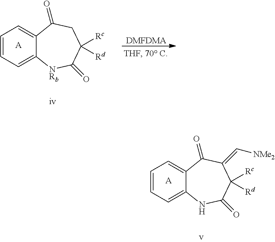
C1=CC=C2C(=C1)C(=O)CC([Rc])([Rd])C(=O)[NRb]2.[A].[DMFDMA].C1=CC=C2C(=C1)C(=O)C(=C[NMe2])C([Rc])([Rd])C(=O)N2.[A]
